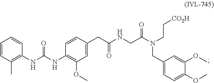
C1=CC(C)=C(NC(=O)NC2=C(OC)C=C(CC(NCC(N(CC[CO2H])CC3=CC=C(OC)C(OC)=C3)=O)=O)C=C2)C=C1
